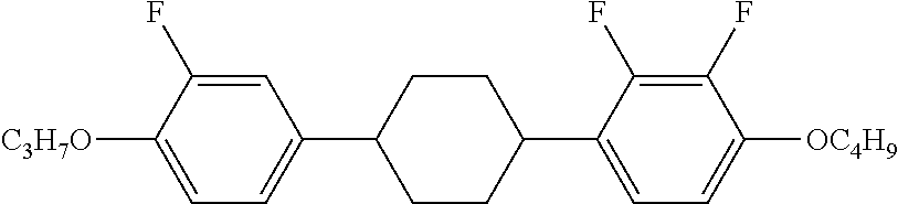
C1=C(F)C([C3H7O])=CC=C1C1CCC(C2=CC=C([OC4H9])C(F)=C2F)CC1
